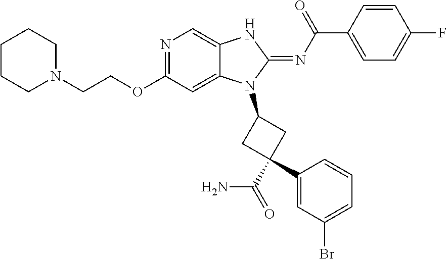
C(OC1=NC=C2C(=C1)N(C1CC(C3=CC(Br)=CC=C3)(C(N)=O)C1)C(=NC(C1=CC=C(F)C=C1)=O)N2)CN1CCCCC1
